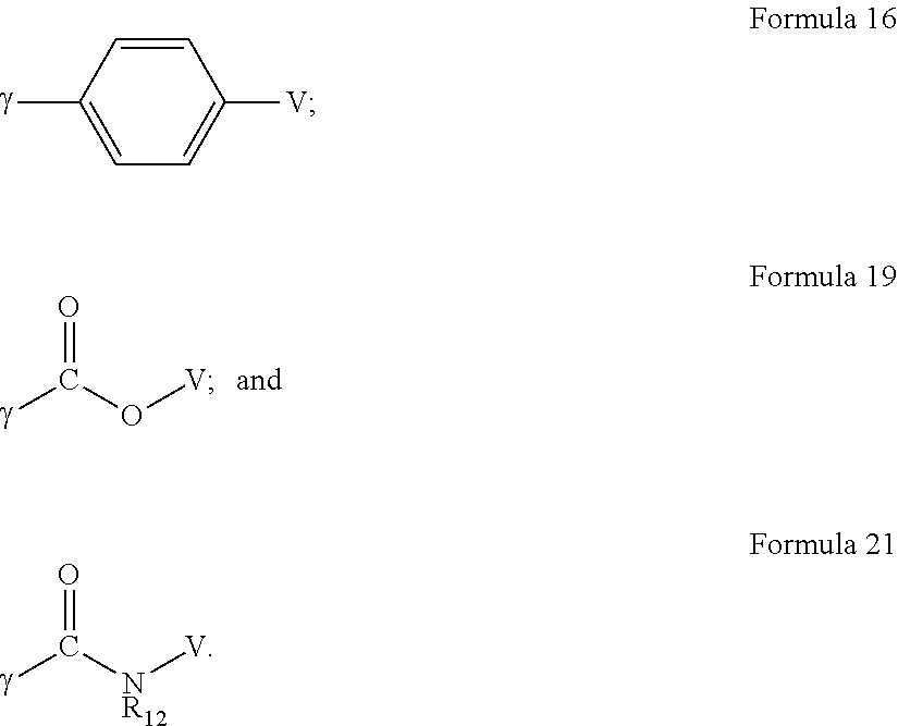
O=C(O[V])[g].C1=C([g])C=CC([V])=C1.O=C([NR12][V])[g]
